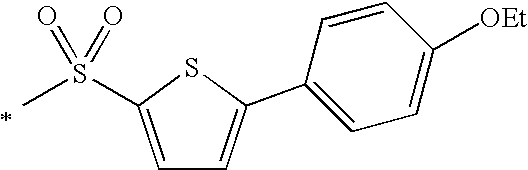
C1=C(S(=O)(=O)C)SC(C2=CC=C([OEt])C=C2)=C1
